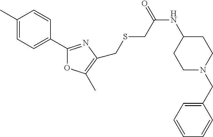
C1(C)=CC=C(C2=NC(CSCC(NC3CCN(CC4=CC=CC=C4)CC3)=O)=C(C)O2)C=C1
